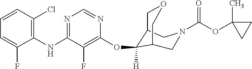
C1(NC2=NC=NC(OC3([H])C4COCC3CN(C(OC3(C)CC3)=O)C4)=C2F)=C(Cl)C=CC=C1F
